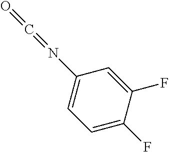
O=C=NC1=CC=C(F)C(F)=C1
